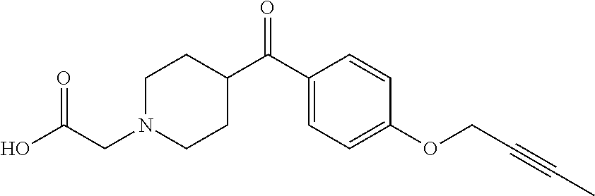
C1N(CC(O)=O)CCC(C(C2=CC=C(OCC#CC)C=C2)=O)C1
